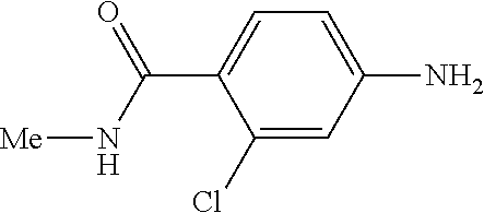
C1(Cl)=CC(N)=CC=C1C(N[Me])=O
